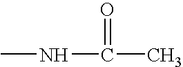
CNC(C)=O
